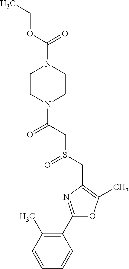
C1(C2=NC(CS(=O)CC(=O)N3CCN(C(OCC)=O)CC3)=C(C)O2)=C(C)C=CC=C1
